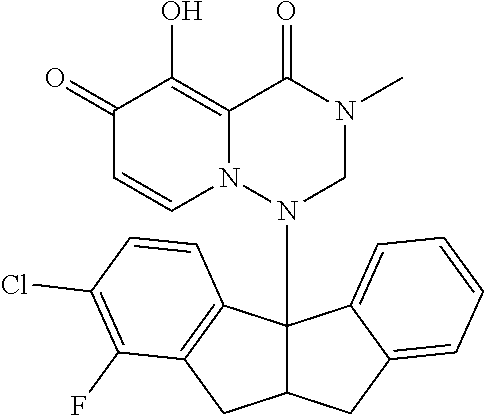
C1(=O)C=CN2C(=C1O)C(=O)N(C)CN2C12C(CC3=CC=CC=C13)CC1=C2C=CC(Cl)=C1F
